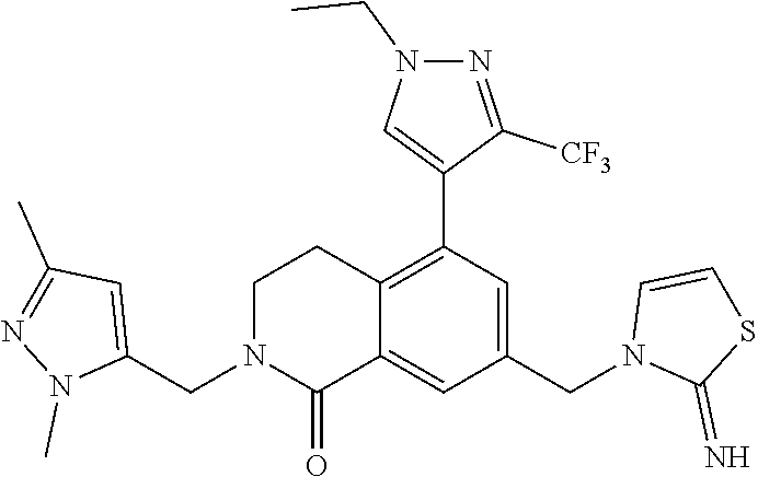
C1N(CC2=CC(C)=NN2C)C(=O)C2=CC(CN3C(=N)SC=C3)=CC(C3=CN(CC)N=C3[CF3])=C2C1
